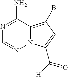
N1=C(N)C2=C(Br)C=C(C([H])=O)N2N=C1
